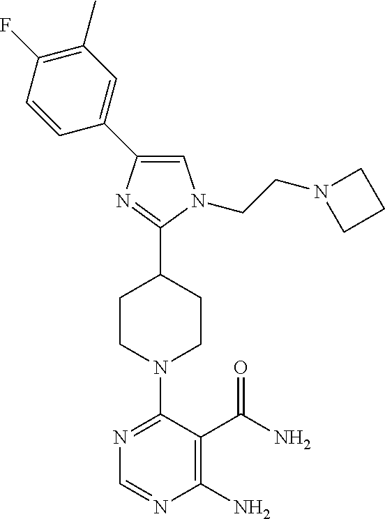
N1=C(N2CCC(C3=NC(C4=CC(C)=C(F)C=C4)=CN3CCN3CCC3)CC2)C(C(N)=O)=C(N)N=C1
